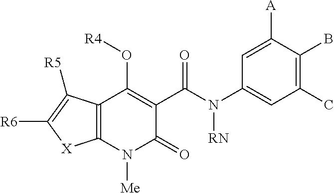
C12=C(N([Me])C(=O)C(C(N(C3=CC(C)=C(B)C([A])=C3)[RN])=O)=C1O[R4])[X]C([R6])=C2[R5]
